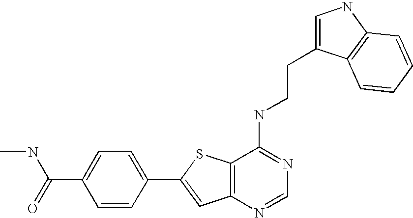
C1=C(C2=CC3=C(S2)C(NCCC2=CNC4=C2C=CC=C4)=NC=N3)C=CC(C(NC)=O)=C1
